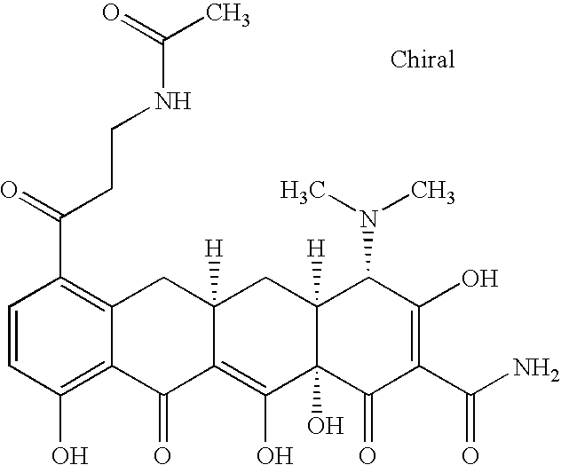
C1=CC(O)=C2C(=C1C(=O)CCNC(C)=O)CC1([H])C(=C(O)C3(O)C([H])(C1)C(N(C)C)C(O)=C(C(N)=O)C3=O)C2=O
